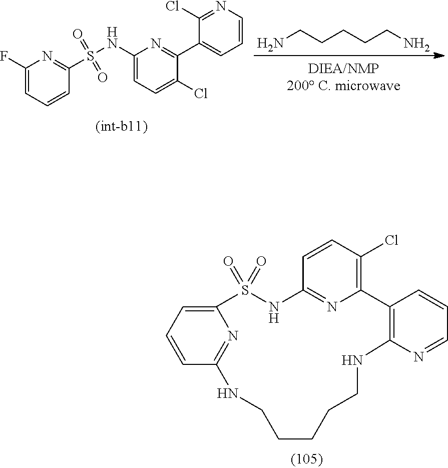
NCCCCCN.C1(F)=CC=CC(S(NC2=CC=C(Cl)C(C3=CC=CN=C3Cl)=N2)(=O)=O)=N1.C12=CC=CC(=N1)NCCCCCNC1=C(C3=C(Cl)C=CC(=N3)NS2(=O)=O)C=CC=N1
